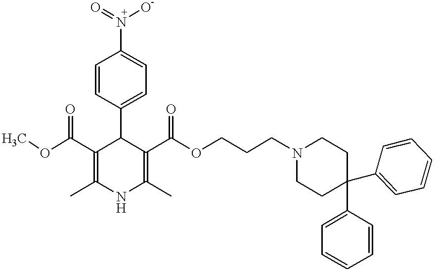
O(C(C1=C(C)NC(C)=C(C(OCCCN2CCC(C3=CC=CC=C3)(C3=CC=CC=C3)CC2)=O)C1C1=CC=C(N(=O)[O-])C=C1)=O)C
